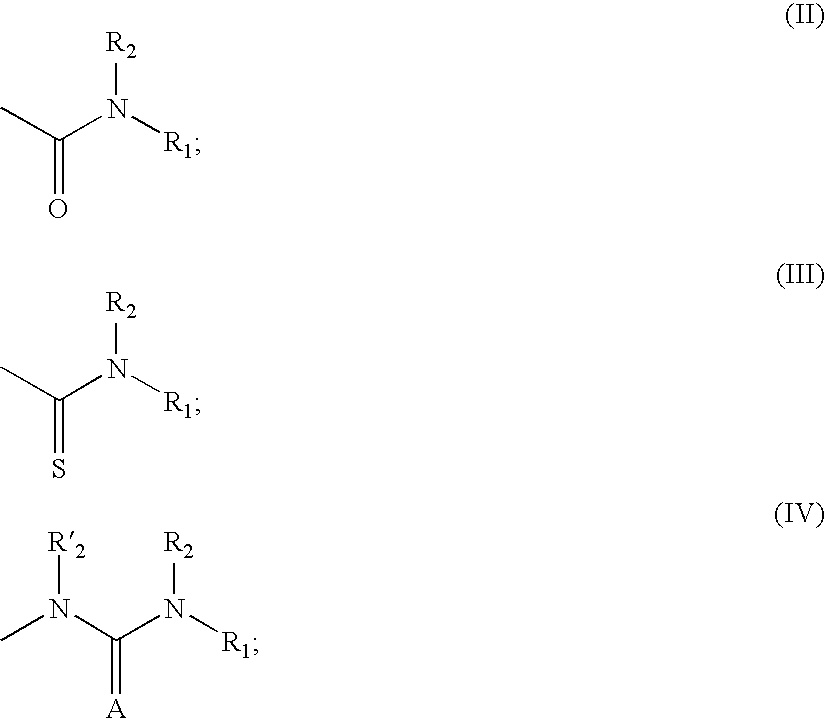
CC(N([R1])[R2])=O.CC(N([R1])[R2])=S.N(C(N([R1])[R2])=[A])(C)[R2]
